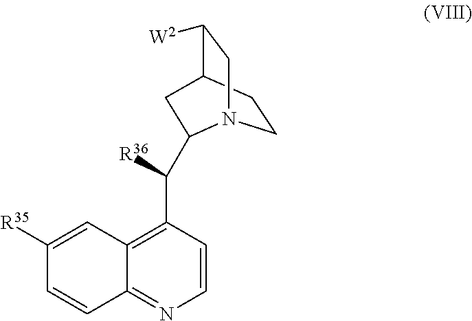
C(C1=C2C(=NC=C1)C=CC([R35])=C2)([R36])C1N2CCC(C([W2])C2)C1
